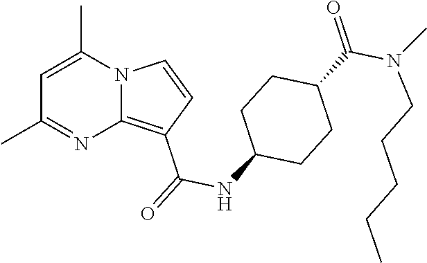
C1=C(C)N2C(=C(C(=O)NC3CCC(C(N(C)CCCCC)=O)CC3)C=C2)N=C1C
